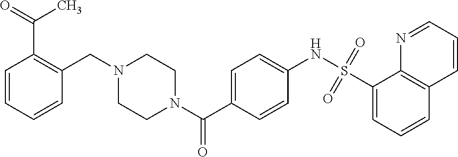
C(N1CCN(C(C2=CC=C(NS(C3=CC=CC4=C3N=CC=C4)(=O)=O)C=C2)=O)CC1)C1=C(C(C)=O)C=CC=C1
